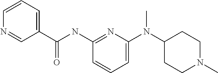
C1=C(N(C2CCN(C)CC2)C)N=C(NC(=O)C2=CC=CN=C2)C=C1
